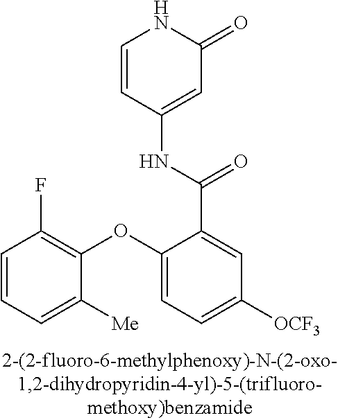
C1=CC(NC(C2=CC([OCF3])=CC=C2OC2=C(F)C=CC=C2[Me])=O)=CC(=O)N1
